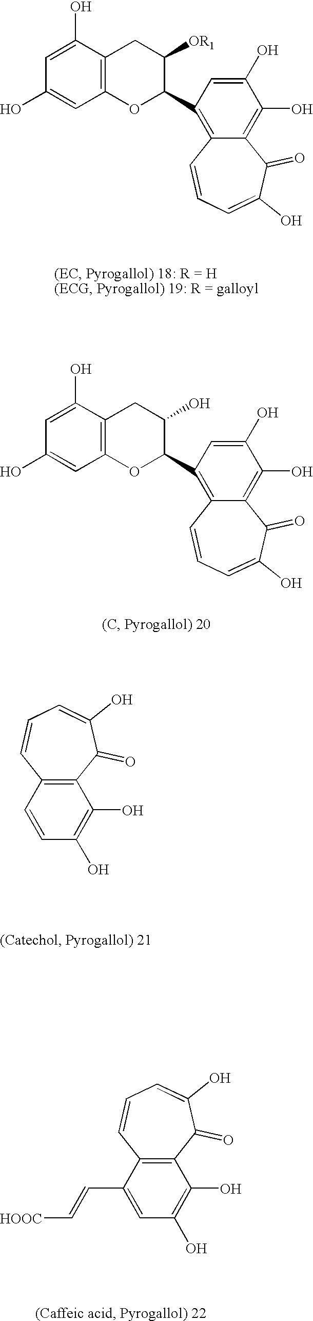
C1=C(O)C2=C(C=C1O)OC(C1=C3C(=C(O)C(O)=C1)C(=O)C(O)=CC=C3)C([OR1])C2.C1=C(O)C2=C(C=C1O)OC(C1=C3C(=C(O)C(O)=C1)C(=O)C(O)=CC=C3)C(O)C2.C12=C(C(=O)C(O)=CC=C1)C(O)=C(O)C=C2.C12=C(C(=O)C(O)=CC=C1)C(O)=C(O)C=C2C=C[HOOC]
